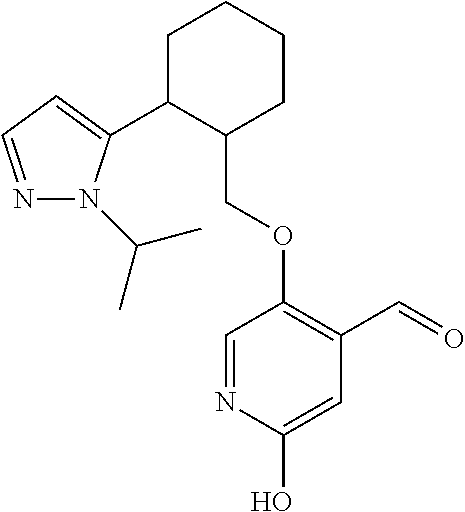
C1C(C2=CC=NN2C(C)C)C(COC2=C(C=O)C=C(O)N=C2)CCC1
